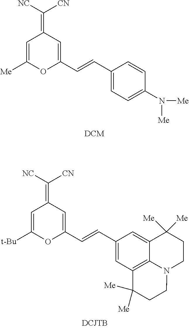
C1=C([Me])OC(C=CC2=CC=C(N([Me])[Me])C=C2)=CC1=C([CN])[NC].C1=C([t-Bu])OC(C=CC2=CC3=C4C(=C2)C([Me])([Me])CCN4CCC3([Me])[Me])=CC1=C([CN])[NC]
